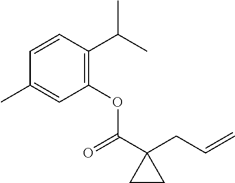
C1=CC(C(C)C)=C(OC(C2(CC=C)CC2)=O)C=C1C
